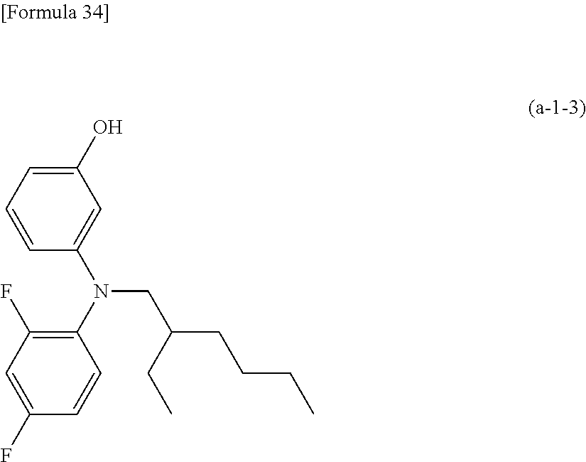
C1(O)=CC=CC(N(C2=C(F)C=C(F)C=C2)CC(CCCC)CC)=C1
